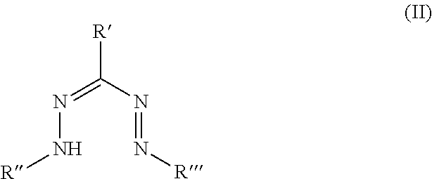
[R]C(N=N[R])=NN[R]
